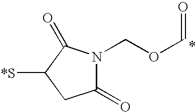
C1(=O)N(COC=O)C(=O)C([*S])C1
